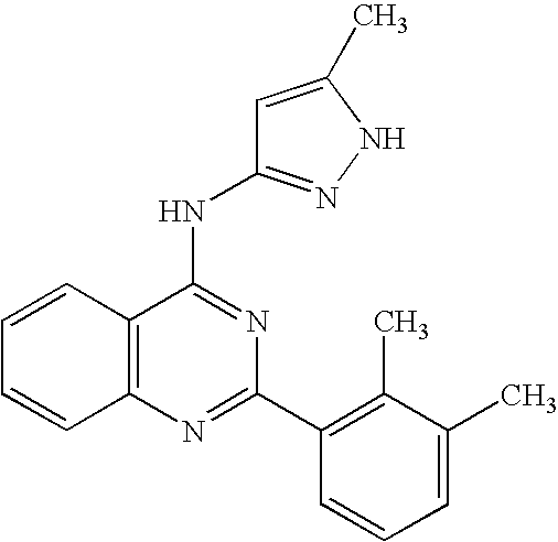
C12=C(N=C(C3=C(C)C(C)=CC=C3)N=C1NC1=NNC(C)=C1)C=CC=C2
